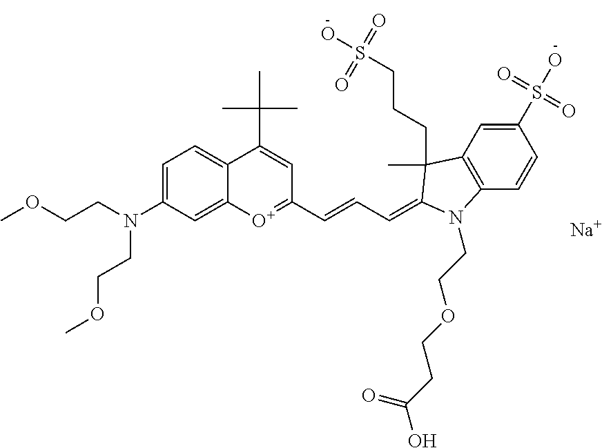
[Na].C1=C(N(CCOC)CCOC)C=C2C(=C1)C(C(C)(C)C)=CC(C=CC=C1C(C)(CCCS(O)(=O)=O)C3=C(C=CC(S(O)(=O)=O)=C3)N1CCOCCC(O)=O)=[O+]2
